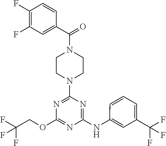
C1CN(C(C2=CC(F)=C(F)C=C2)=O)CCN1C1=NC(OCC(F)(F)F)=NC(NC2=CC(C(F)(F)F)=CC=C2)=N1
